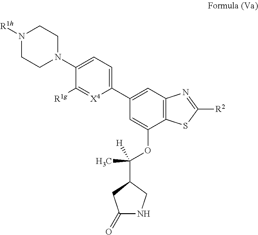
N1([R1h])CCN(C2=CC=C(C3=CC4=C(C(OC([H])(C)C5CNC(=O)C5)=C3)SC([R2])=N4)[X4]=C2[R1g])CC1
